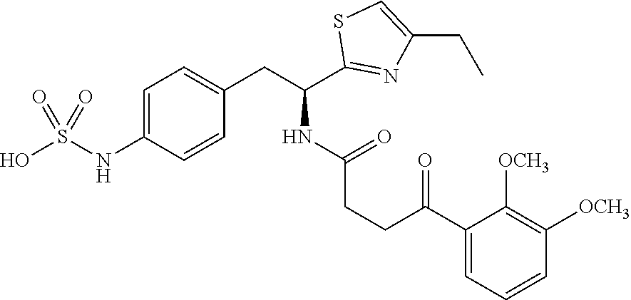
C1=C(NS(O)(=O)=O)C=CC(CC(NC(CCC(C2=CC=CC([OCH3])=C2[OCH3])=O)=O)C2=NC(CC)=CS2)=C1
